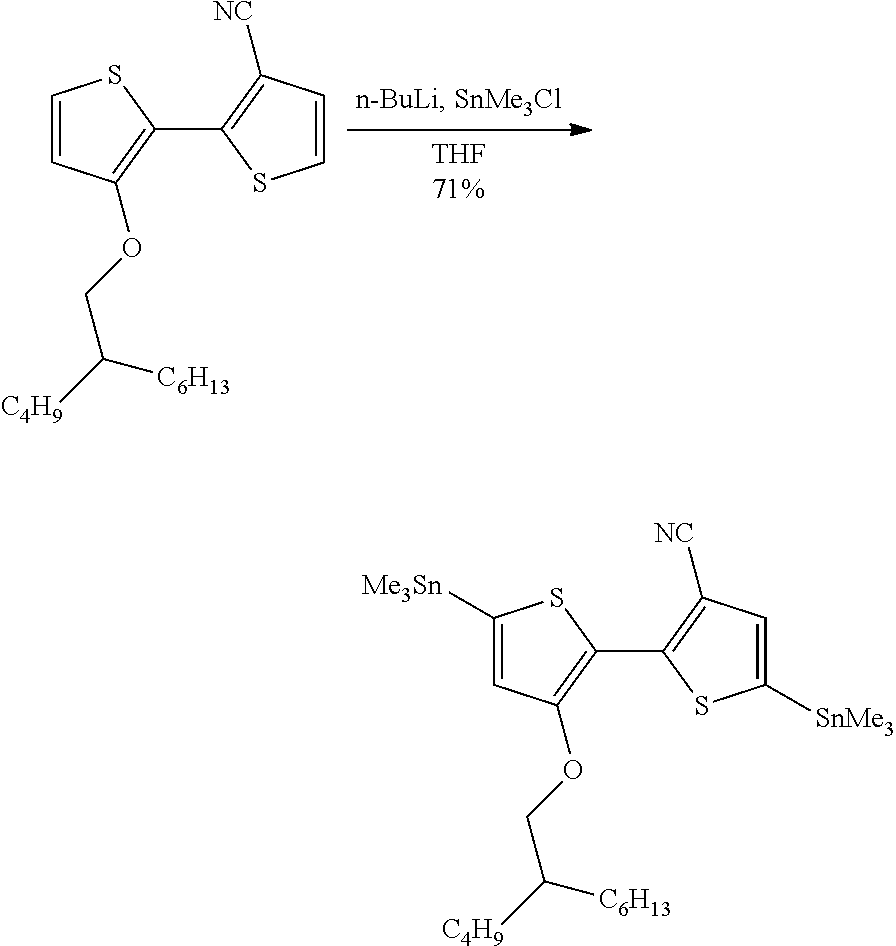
C1([Me3Sn])=CC(OCC([C4H9])[C6H13])=C(C2=C([NC])C=C([SnMe3])S2)S1.C1=CC(OCC([C4H9])[C6H13])=C(C2=C([NC])C=CS2)S1
